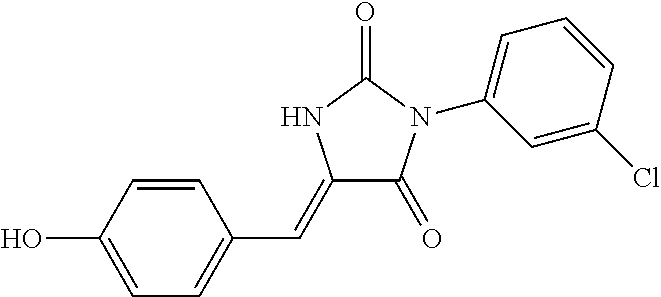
C1(=CC2=CC=C(O)C=C2)C(=O)N(C2=CC=CC(Cl)=C2)C(=O)N1
